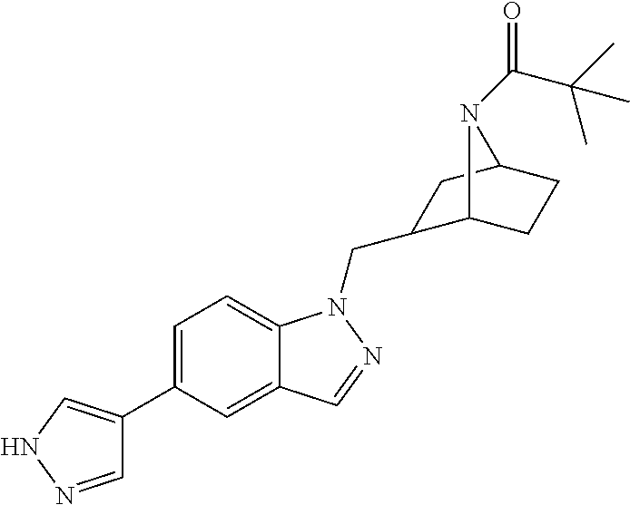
C1=NNC=C1C1=CC=C2C(=C1)C=NN2CC1C2CCC(C1)N2C(C(C)(C)C)=O
